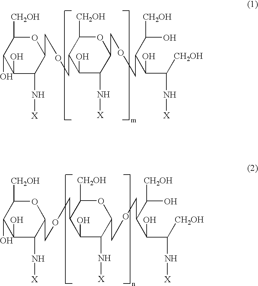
O1C([CH2OH])C(O)C(O)C(N[X])C1CC.O1C([CH2OH])C(COC)C(O)C(N[X])C1COCCC(C(O)[CH2OH])C(C([CH2OH])N[X])O.O1C([CH2OH])C(O)C(O)C(N[X])C1COCCC1C([CH2OH])OC(CCOCC(C(O)[CH2OH])C(C([CH2OH])N[X])O)C(N[X])C1O
